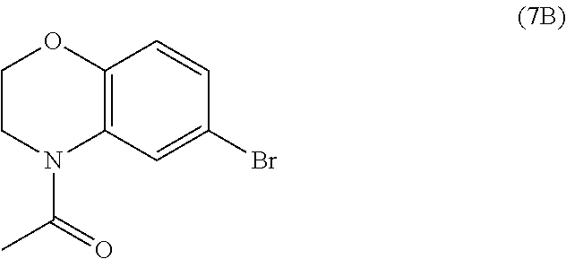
C1CN(C(=O)C)C2=C(O1)C=CC(Br)=C2
